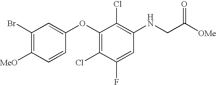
C1(Br)=C([MeO])C=CC(OC2=C(Cl)C(F)=CC(NCC([OMe])=O)=C2Cl)=C1
